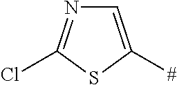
N1=C(Cl)SC([#])=C1
